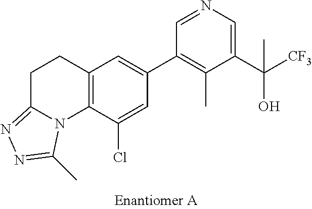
C1(C([CF3])(O)C)=CN=CC(C2=CC3=C(C(Cl)=C2)N2C(=NN=C2C)CC3)=C1C
